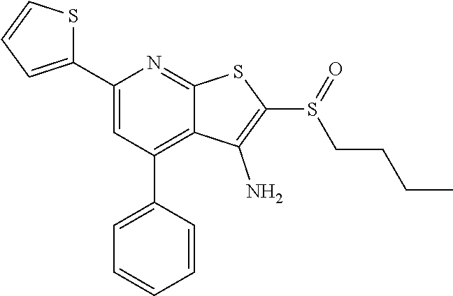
C1(C2=CC(C3=CC=CC=C3)=C3C(=N2)SC(S(=O)CCCC)=C3N)=CC=CS1
